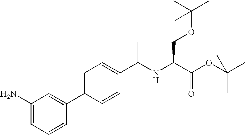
C1=C(C2=CC(N)=CC=C2)C=CC(C(NC(C(OC(C)(C)C)=O)COC(C)(C)C)C)=C1
